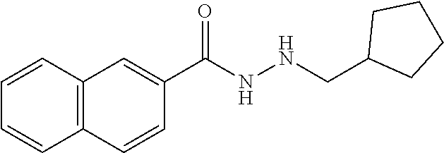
C12=C(C=CC=C1)C=C(C(NNCC1CCCC1)=O)C=C2
